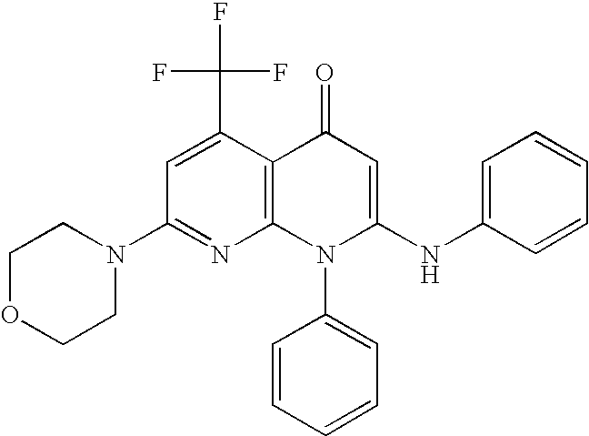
C1(N2CCOCC2)=NC2=C(C(C(F)(F)F)=C1)C(=O)C=C(NC1=CC=CC=C1)N2C1=CC=CC=C1
